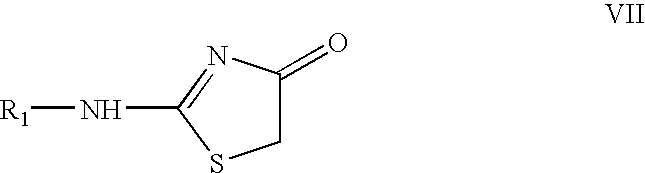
C1C(=O)N=C(N[R1])S1
